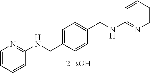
C1=C(CNC2=NC=CC=C2)C=CC(CNC2=NC=CC=C2)=C1
